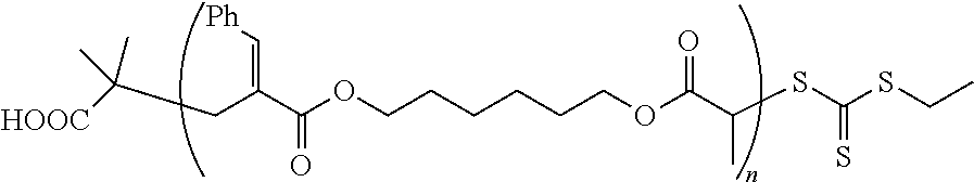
C(CC(=C[Ph])C(OCCCCCCOC(=O)C(C)SC(=S)SCC)=O)(C)([HOOC])C
